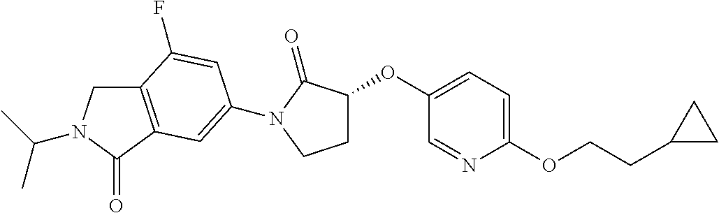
C12=C(C(=O)N(C(C)C)C1)C=C(N1C(=O)C(OC3=CC=C(OCCC4CC4)N=C3)CC1)C=C2F
